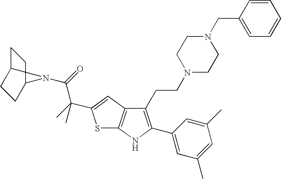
C1C2CCC(C1)N2C(=O)C(C)(C)C1=CC2=C(NC(C3=CC(C)=CC(C)=C3)=C2CCN2CCN(CC3=CC=CC=C3)CC2)S1
